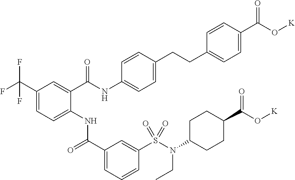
C1(C(F)(F)F)=CC=C(NC(C2=CC=CC(S(N(CC)C3CCC(C(=O)O[K])CC3)(=O)=O)=C2)=O)C(C(NC2=CC=C(CCC3=CC=C(C(O[K])=O)C=C3)C=C2)=O)=C1
